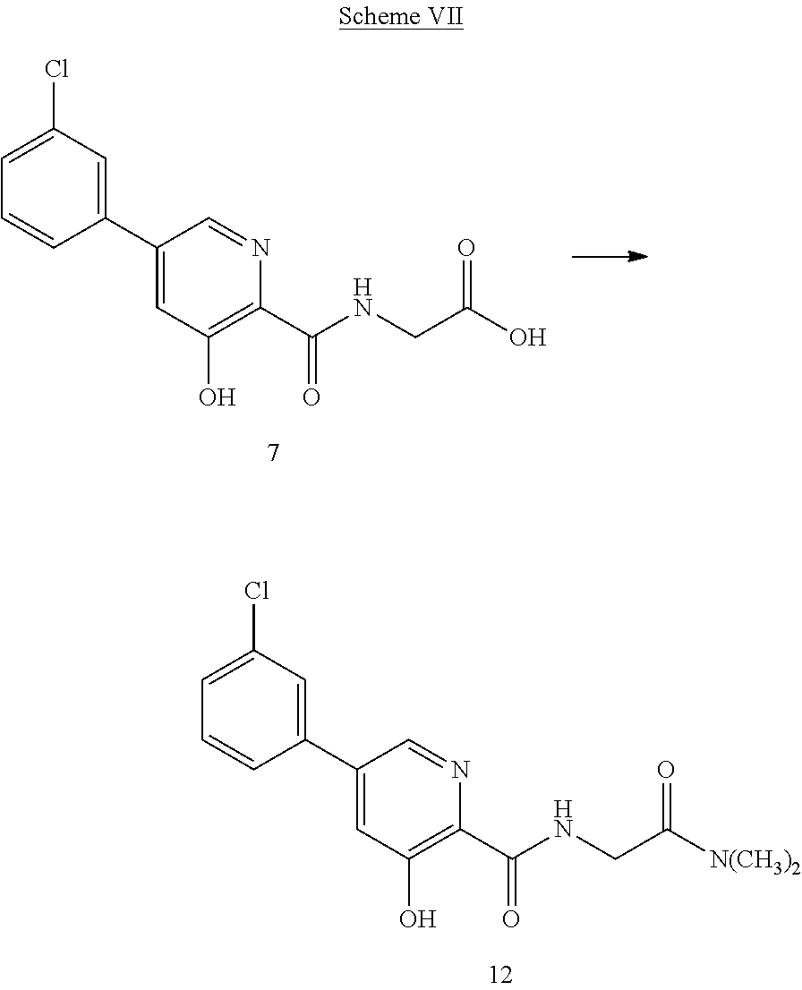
C1(C2=CC(O)=C(C(NCC([N(CH3)2])=O)=O)N=C2)=CC(Cl)=CC=C1.C1(C2=CC(O)=C(C(NCC(O)=O)=O)N=C2)=CC(Cl)=CC=C1
